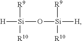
[H][Si](O[Si]([R9])([R10])[H])([R9])[R10]
